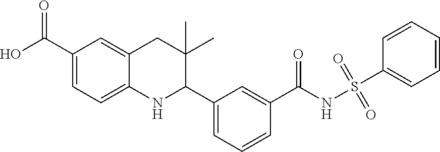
OC(C1=CC=C2C(=C1)CC(C)(C)C(C1=CC=CC(C(NS(C3=CC=CC=C3)(=O)=O)=O)=C1)N2)=O
